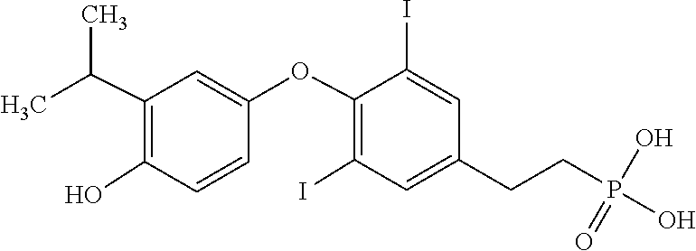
C1(OC2=CC(C(C)C)=C(O)C=C2)=C(I)C=C(CCP(=O)(O)O)C=C1I
